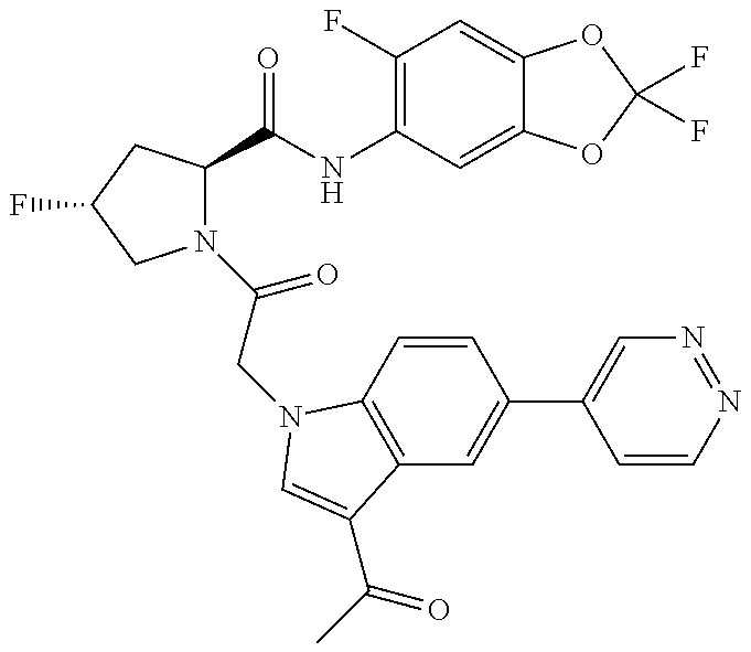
N1(C(=O)CN2C3=C(C=C(C4=CN=NC=C4)C=C3)C(C(=O)C)=C2)C(C(=O)NC2=C(F)C=C3C(=C2)OC(F)(F)O3)CC(F)C1
